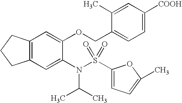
C12=C(C=C(N(S(C3=CC=C(C)O3)(=O)=O)C(C)C)C(OCC3=CC=C([COOH])C=C3C)=C1)CCC2
